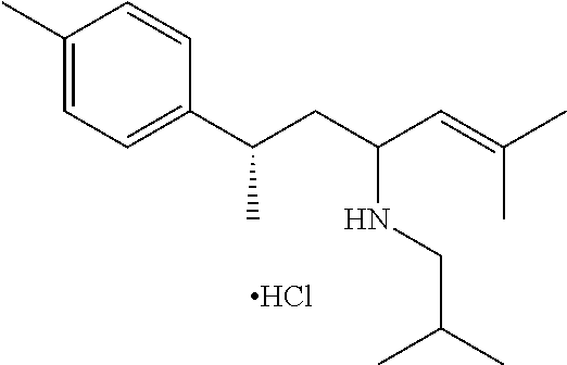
C1(C)=CC=C(C(CC(C=C(C)C)NCC(C)C)C)C=C1.Cl
